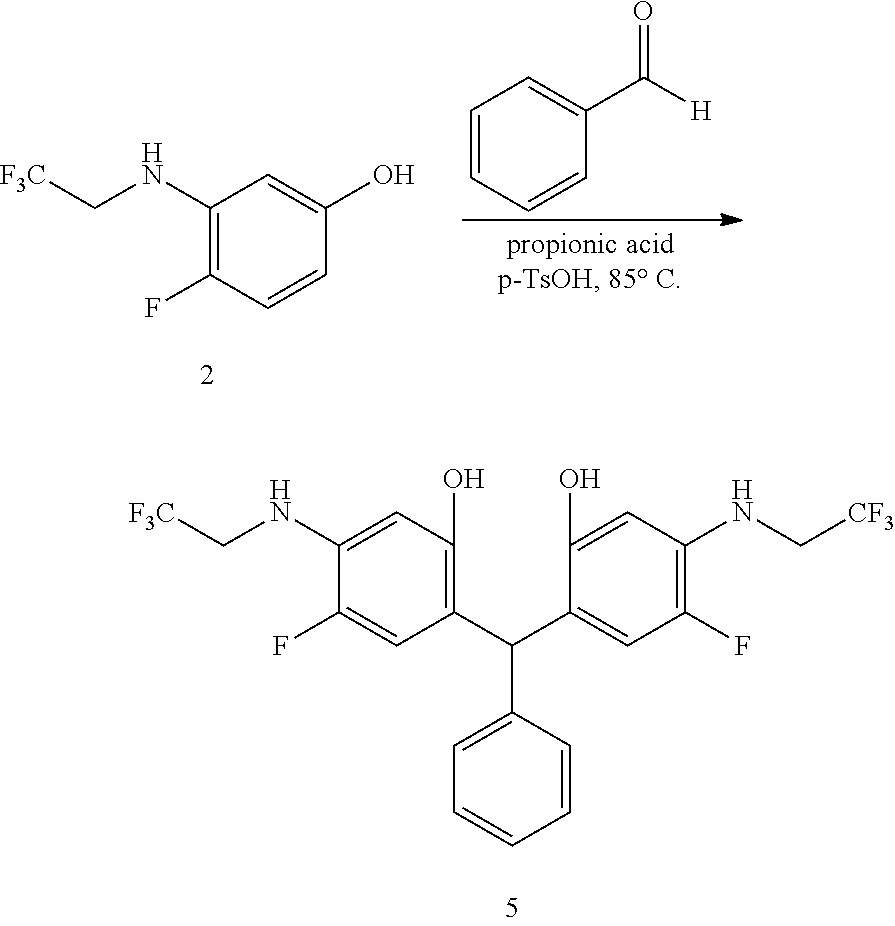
C1(F)=C(NC[F3C])C=C(O)C=C1.C1=CC=CC(C([H])=O)=C1.C1(F)=CC(C(C2=CC(F)=C(NC[CF3])C=C2O)C2=CC=CC=C2)=C(O)C=C1NC[F3C]
